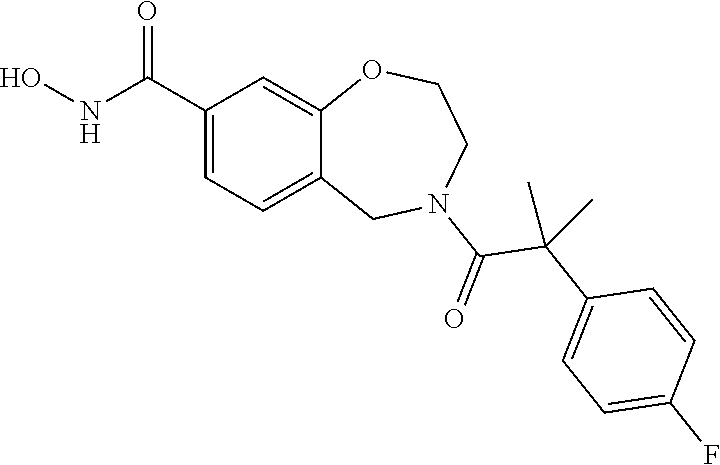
C1(C(NO)=O)=CC=C2C(=C1)OCCN(C(=O)C(C1=CC=C(F)C=C1)(C)C)C2
